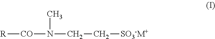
[R][CO]N(CC[SO3-M+])C
